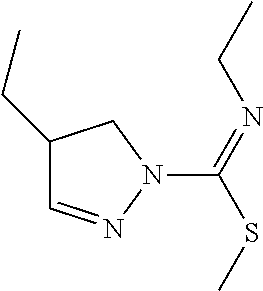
N1(C(SC)=NCC)CC(CC)C=N1
